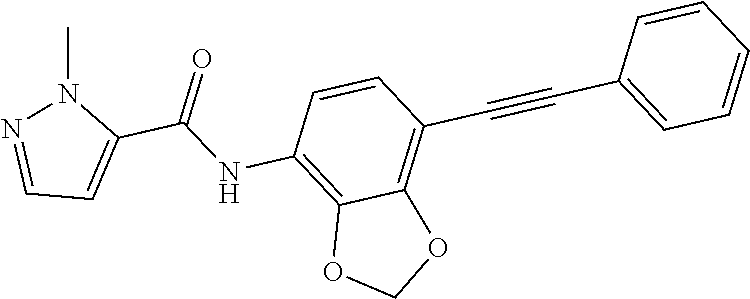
C1=CC(C#CC2=CC=CC=C2)=C2C(=C1NC(C1=CC=NN1C)=O)OCO2
